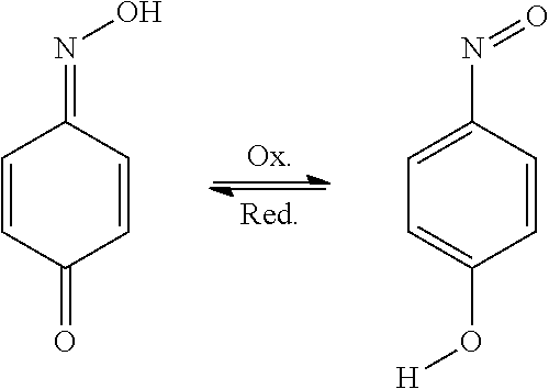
C1=CC(=O)C=CC1=NO.C1=C(N=O)C=CC(O[H])=C1
